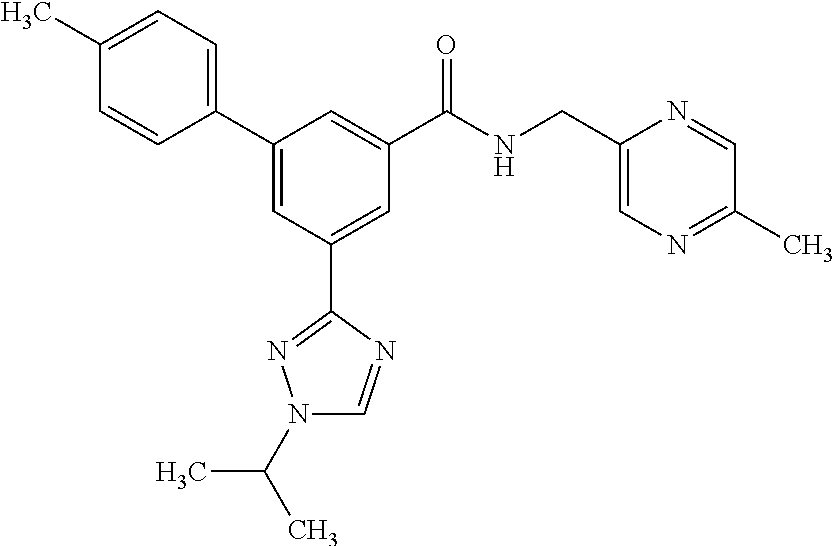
C1(C2=CC(C3=NN(C(C)C)C=N3)=CC(C(NCC3=CN=C(C)C=N3)=O)=C2)=CC=C(C)C=C1
